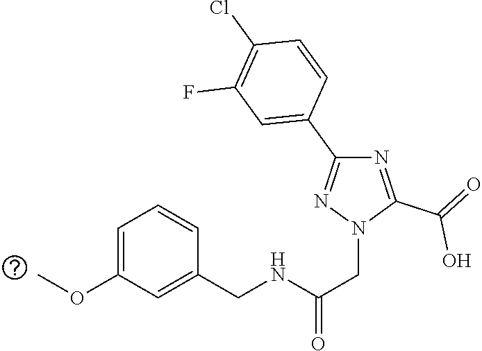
C1(C2=CC(F)=C(Cl)C=C2)=NN(CC(=O)NCC2=CC(OC)=CC=C2)C(C(=O)O)=N1
